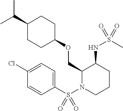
C(C1CCC(OCC2N(S(C3=CC=C(Cl)C=C3)(=O)=O)CCCC2NS(C)(=O)=O)CC1)(C)C
